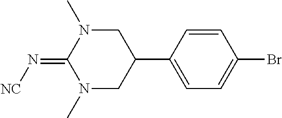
C1=CC(C2CN(C)C(=N[NC])N(C)C2)=CC=C1Br
